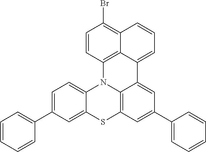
C12=CC(C3=CC=CC=C3)=CC=C1N1C3=C(S2)C=C(C2=CC=CC=C2)C=C3C2=CC=CC3=C(Br)C=CC1=C32
